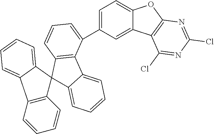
C12=C(C(C3=CC=C4C(=C3)C3=C(O4)N=C(Cl)N=C3Cl)=CC=C1)C1=CC=CC=C1C21C2=C(C3=CC=CC=C13)C=CC=C2
